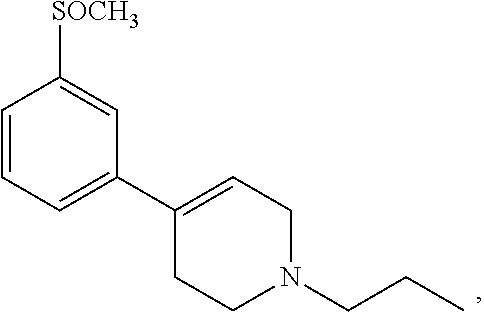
C1=CC=C(C2=CCN(CCC)CC2)C=C1[SOCH3]
